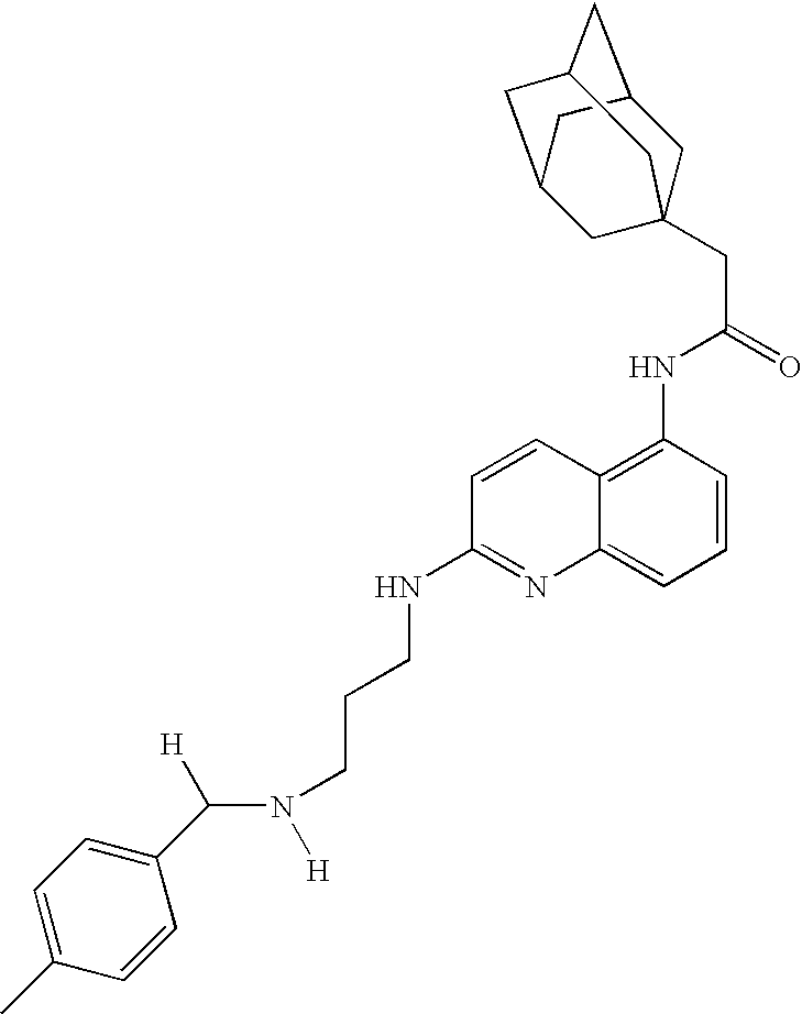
C1C2CC3CC(CC1(CC(=O)NC1=C4C(=CC=C1)N=C(NCCCN([H])C([H])C1=CC=C(C)C=C1)C=C4)C3)C2
